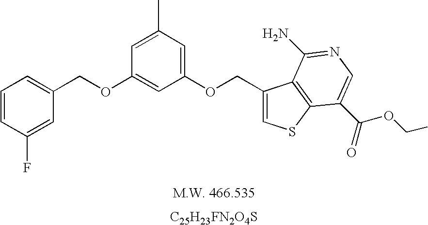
[C25H23FN2O4S].C1=CC(F)=CC(COC2=CC(OCC3=CSC4=C3C(N)=NC=C4C(=O)OCC)=CC(C)=C2)=C1
